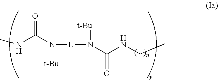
N(C(N([L]N(C(NCC)=O)[t-Bu])[t-Bu])=O)C
